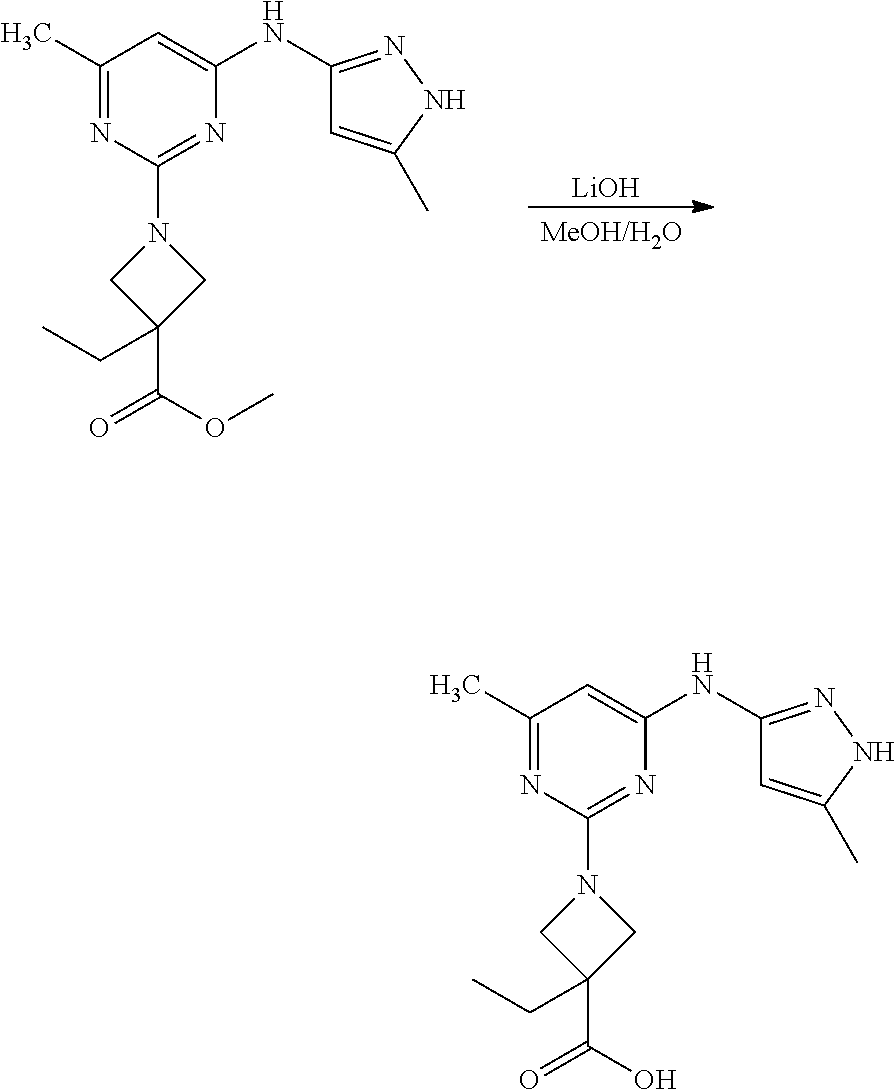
C1(C)=NC(N2CC(C(OC)=O)(CC)C2)=NC(NC2=NNC(C)=C2)=C1.[LiOH].C1(C)=NC(N2CC(C(O)=O)(CC)C2)=NC(NC2=NNC(C)=C2)=C1
